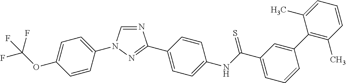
C1=CC(N2C=NC(C3=CC=C(NC(C4=CC=CC(C5=C(C)C=CC=C5C)=C4)=S)C=C3)=N2)=CC=C1OC(F)(F)F
